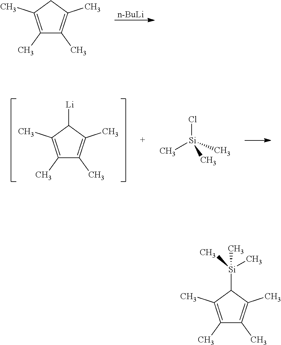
[n-BuLi].C1(C)=C(C)CC(C)=C1C.C1(C)=C(C)C([Li])C(C)=C1C.Cl[Si](C)(C)C.C1(C)=C(C)C([Si](C)(C)C)C(C)=C1C
